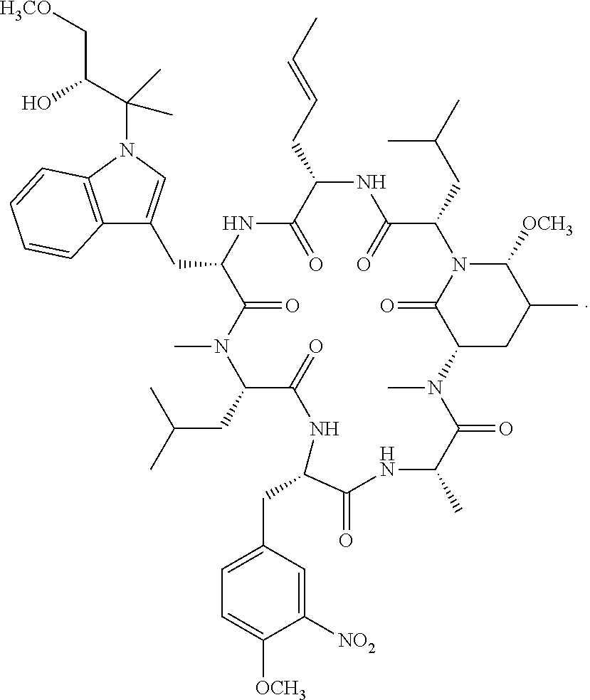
C12=C(N(C(C(O)C[H3CO])(C)C)C=C1CC1C(=O)N(C)C(CC(C)C)C(=O)NC(CC3=CC=C([OCH3])C([NO2])=C3)C(=O)NC(C)C(=O)N(C)C3C(=O)N(C(CC(C)C)C(=O)NC(CC=CC)C(=O)N1)C([OCH3])C(C)C3)C=CC=C2
